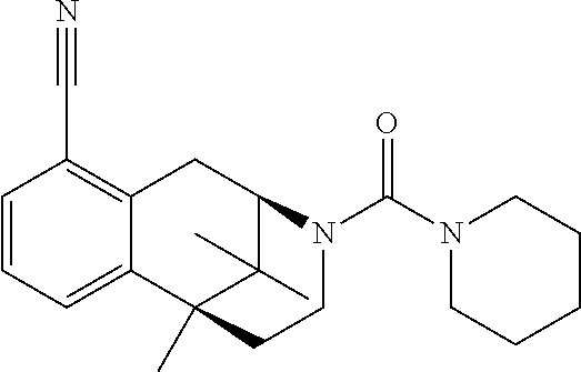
C1=CC(C#N)=C2C(=C1)C1(C)C(C)(C)C(C2)N(C(N2CCCCC2)=O)CC1
